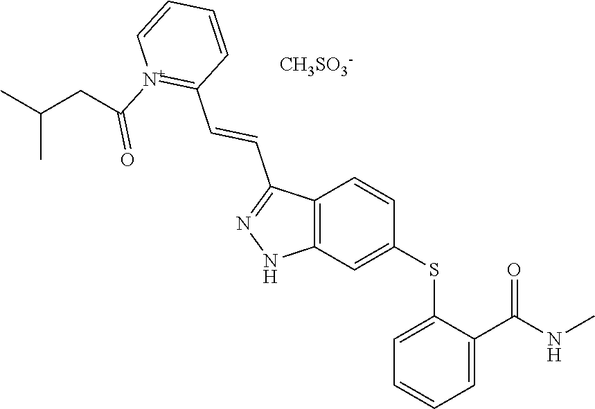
C1(SC2=CC3=C(C=C2)C(C=CC2=[N+](C(CC(C)C)=O)C=CC=C2)=NN3)=CC=CC=C1C(NC)=O.[CH3SO3-]
